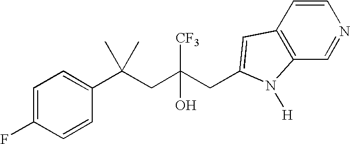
C1=C(F)C=CC(C(CC(CC2=CC3=C(C=NC=C3)N2[H])([CF3])O)(C)C)=C1
